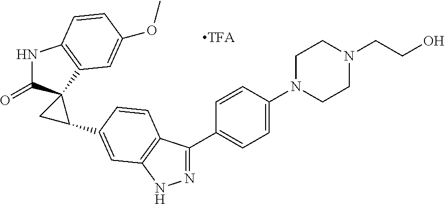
N1=C(C2=CC=C(N3CCN(CCO)CC3)C=C2)C2=C(N1)C=C(C1CC13C(=O)NC1=C3C=C(OC)C=C1)C=C2
